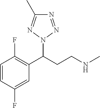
C1=CC(F)=C(C(CCNC)N2N=C(C)N=N2)C=C1F
